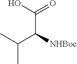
C(C([NHBoc])C(C)C)(O)=O
